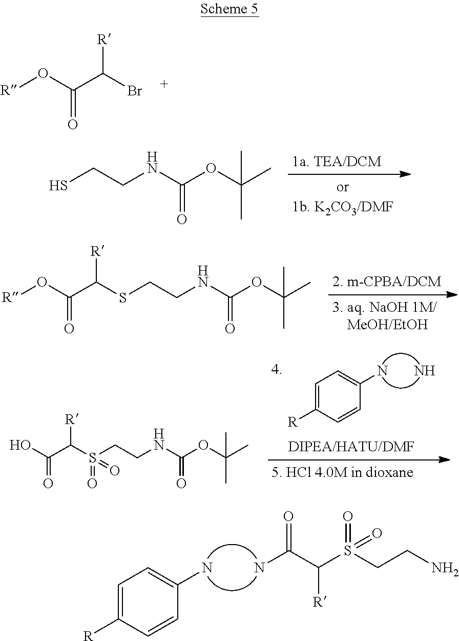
[R]OC(=O)C([R])Br.CC(OC(NCCS)=O)(C)C.[R]OC(=O)C([R])SCCNC(OC(C)(C)C)=O.C1=C([R])C=CC(N)=C1.NC(=O)C([R])S(CCN)(=O)=O.C1=C([R])C=CC(N)=C1.N.OC(=O)C([R])S(CCNC(OC(C)(C)C)=O)(=O)=O
